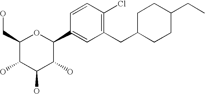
C1(CO)C(O)C(O)C(O)C(C2=CC(CC3CCC(CC)CC3)=C(Cl)C=C2)O1
